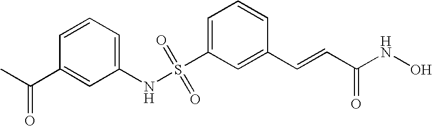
S(C1=CC=CC(C=CC(NO)=O)=C1)(NC1=CC=CC(C(C)=O)=C1)(=O)=O
